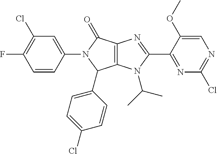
C12=C(N(C(C)C)C(C3=NC(Cl)=NC=C3OC)=N1)C(C1=CC=C(Cl)C=C1)N(C1=CC(Cl)=C(F)C=C1)C2=O
